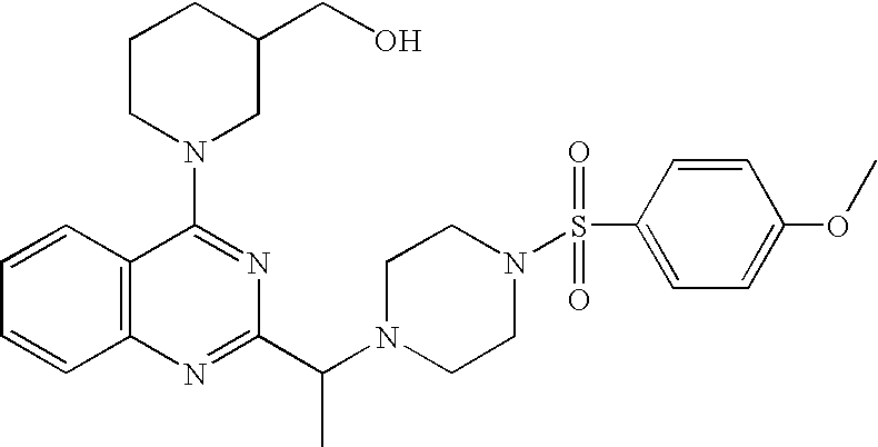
C1=CC2=C(C=C1)N=C(C(N1CCN(S(C3=CC=C(OC)C=C3)(=O)=O)CC1)C)N=C2N1CC(CO)CCC1
